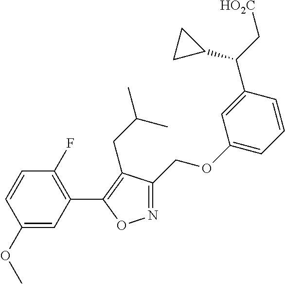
C1=CC(OC)=CC(C2=C(CC(C)C)C(COC3=CC=CC(C(C[HO2C])C4CC4)=C3)=NO2)=C1F
